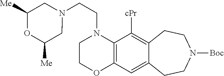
C1COC2=C(N1CCN1CC([Me])OC([Me])C1)C([cPr])=C1C(=C2)CCN([Boc])CC1
